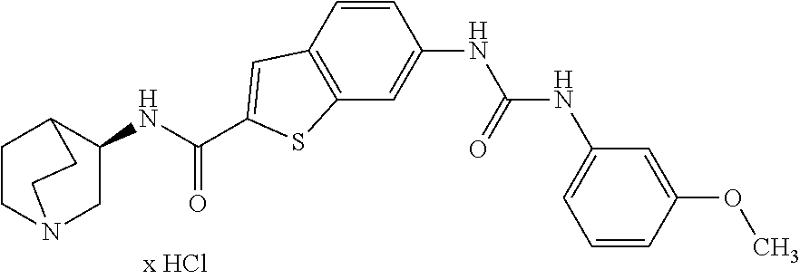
C1CN2CC(NC(=O)C3=CC4=C(C=C(NC(NC5=CC=CC(OC)=C5)=O)C=C4)S3)C1CC2
